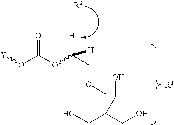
[Y1]OC(OC(COCC(CO)(CO)CO)([H])[H])=O.[R2].[R1]
